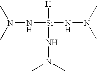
N(N[Si](NN(C)C)(NN(C)C)[H])(C)C
